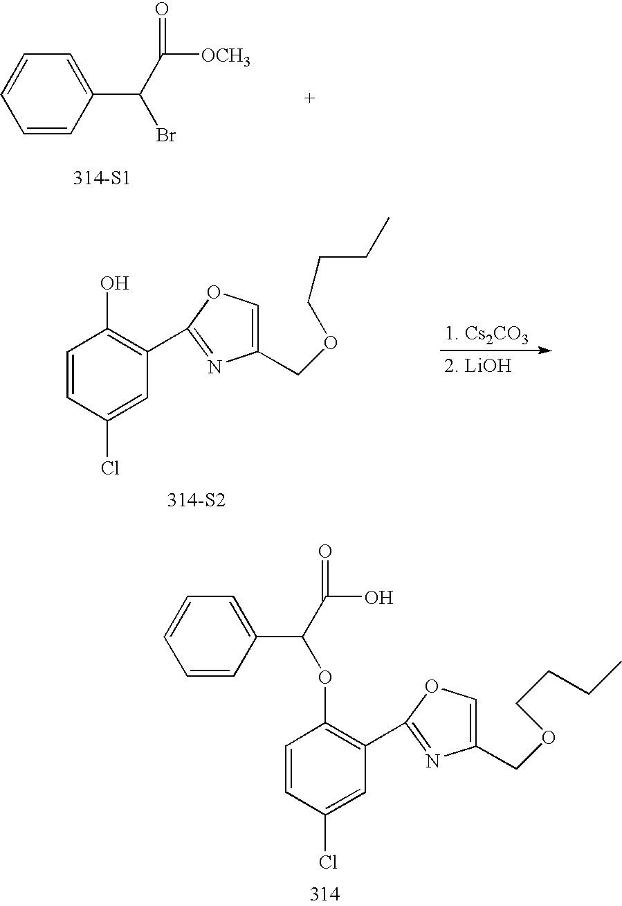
C1=CC(Cl)=CC(C2=NC(COCCCC)=CO2)=C1OC(C1=CC=CC=C1)C(O)=O.[314-S1].C1=CC=C(C(C([OCH3])=O)Br)C=C1.C1=CC(Cl)=CC(C2=NC(COCCCC)=CO2)=C1O.[314-S2]
